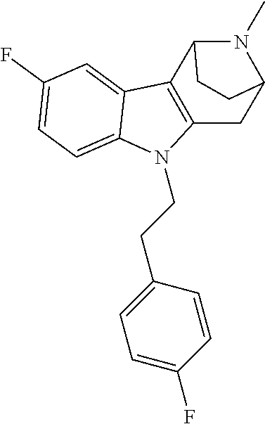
C1(F)=CC=C2C(=C1)C1=C(N2CCC2=CC=C(F)C=C2)CC2N(C)C1CC2
